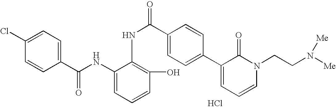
C1(Cl)=CC=C(C(NC2=CC=CC(O)=C2NC(=O)C2=CC=C(C3=CC=CN(CCN([Me])[Me])C3=O)C=C2)=O)C=C1.Cl
